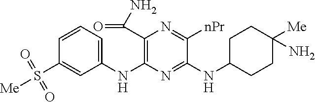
C1(NC2=C(C(N)=O)N=C([nPr])C(NC3CCC([Me])(N)CC3)=N2)=CC=CC(S([Me])(=O)=O)=C1
